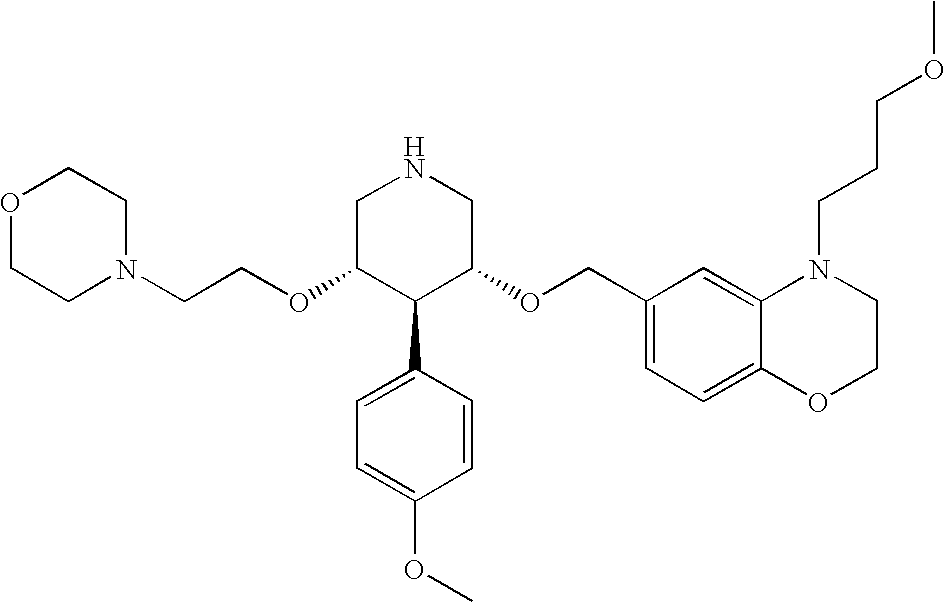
C(OC1C(C2=CC=C(OC)C=C2)C(OCC2=CC=C3C(=C2)N(CCCOC)CCO3)CNC1)CN1CCOCC1
